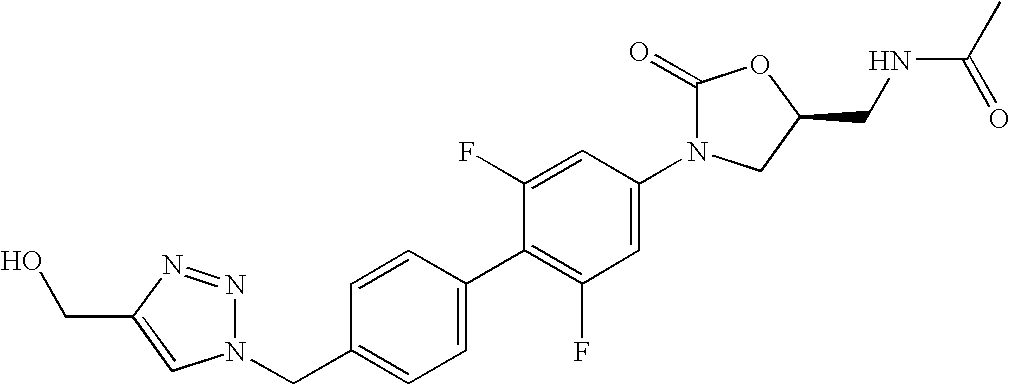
C(C1=CN(CC2=CC=C(C3=C(F)C=C(N4C(=O)OC(CNC(C)=O)C4)C=C3F)C=C2)N=N1)O
